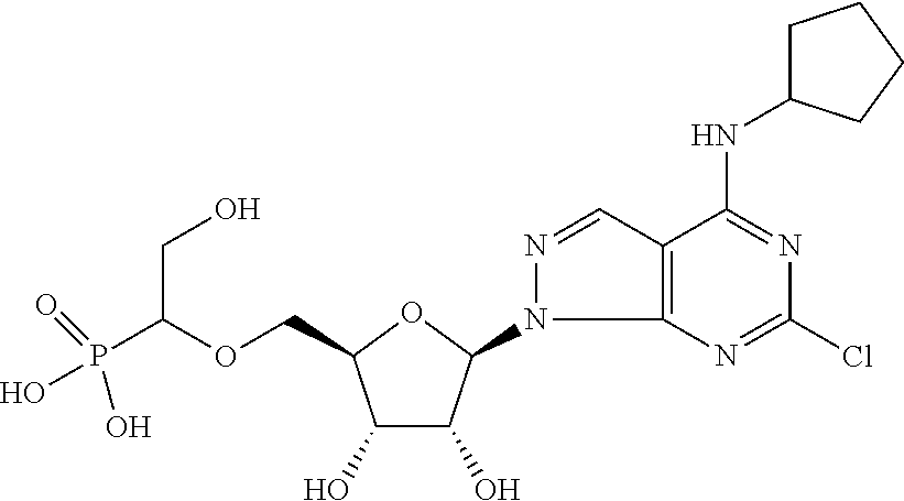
C(C1C(O)C(O)C(N2C3=C(C=N2)C(NC2CCCC2)=NC(Cl)=N3)O1)OC(P(=O)(O)O)CO
